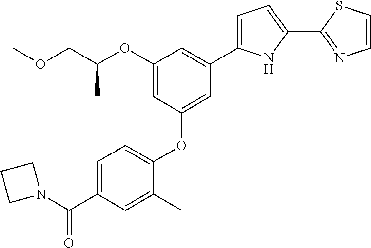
C1=C(C(N2CCC2)=O)C=C(C)C(OC2=CC(C3=CC=C(C4=NC=CS4)N3)=CC(OC(COC)C)=C2)=C1
